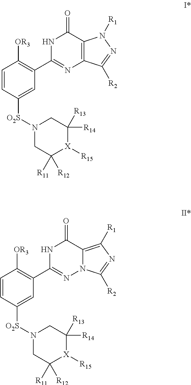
C1=CC([O2S]N2CC([R11])([R12])[X]([R15])C([R14])([R13])C2)=CC(C2=NC3=C(C(=O)N2)N([R1])N=C3[R2])=C1[OR3].C1=CC([O2S]N2CC([R11])([R12])[X]([R15])C([R14])([R13])C2)=CC(C2=NN3C(=C([R1])N=C3[R2])C(=O)N2)=C1[OR3]
